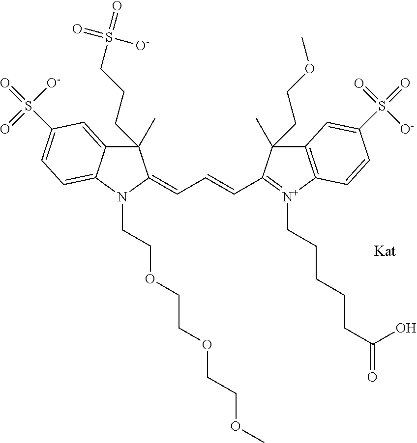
C1(C)(CCCS(=O)(=O)[O-])C2=CC(S(=O)([O-])=O)=CC=C2N(CCOCCOCCOC)C1=CC=CC1=[N+](CCCCCC(=O)O)C2=C(C1(C)CCOC)C=C(S(=O)([O-])=O)C=C2
